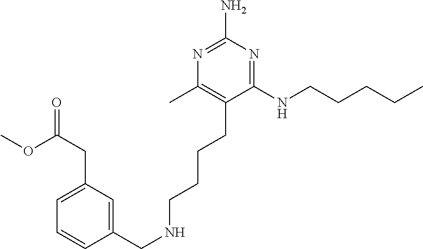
C1(NCCCCC)=NC(N)=NC(C)=C1CCCCNCC1=CC(CC(=O)OC)=CC=C1
